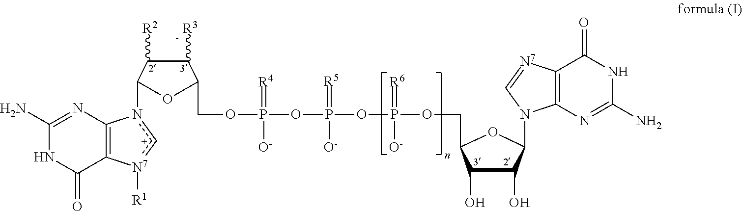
C1(N)=NC2=C([N7]([R1])[c+]n2C2C([R2])C([R3])C(COP(OP(=[R5])([O-])OP(=[R6])([O-])OCC3C(O)C(O)C(N4C5=C([N7]=C4)C(=O)NC(N)=N5)O3)(=[R4])[O-])O2)C(=O)N1
